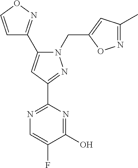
C1=CON=C1C1=CC(C2=NC=C(F)C(O)=N2)=NN1CC1=CC(C)=NO1
